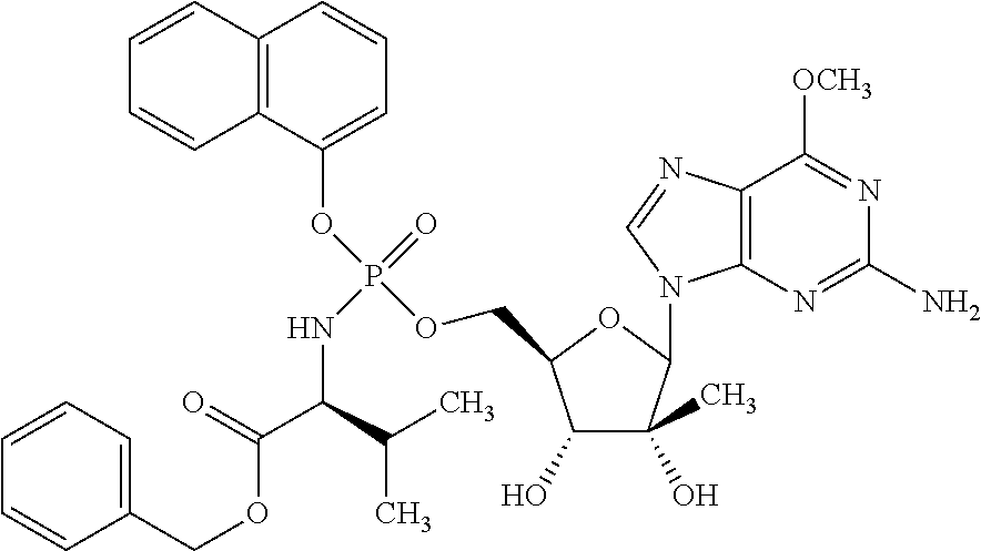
C1=CC=C(COC(=O)C(NP(=O)(OC2=CC=CC3=C2C=CC=C3)OCC2C(O)C(O)(C)C(N3C4=C(N=C3)C([OCH3])=NC(N)=N4)O2)C(C)C)C=C1
